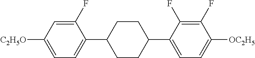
C1(F)=CC([C2H5O])=CC=C1C1CCC(C2=CC=C([OC2H5])C(F)=C2F)CC1
